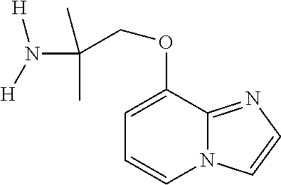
C12=NC=CN1C=CC=C2OCC(C)(C)N([H])[H]
